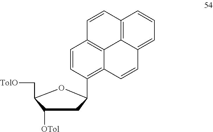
C1([OTol])CC(C2=C3C4=C(C=C2)C=CC2=C4C(=CC=C2)C=C3)OC1C[TolO]
